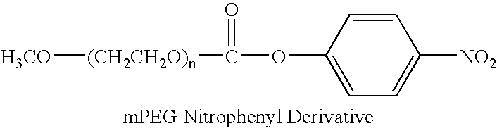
[H3CO][(CH2CH2O)n]C(=O)OC1=CC=C([NO2])C=C1
